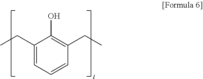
C1(CC)=CC=CC(CC)=C1O
